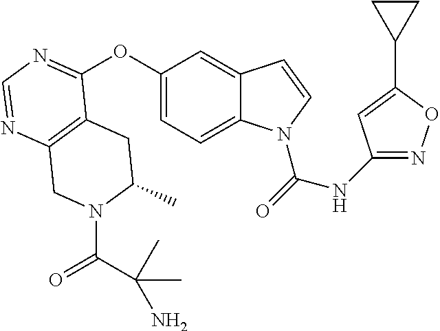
C12=C(N=CN=C1OC1=CC=C3C(=C1)C=CN3C(=O)NC1=NOC(C3CC3)=C1)CN(C(C(N)(C)C)=O)C(C)C2
